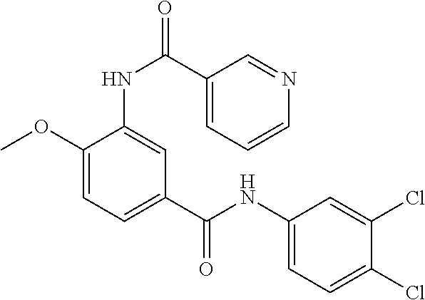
C1(OC)=CC=C(C(NC2=CC=C(Cl)C(Cl)=C2)=O)C=C1NC(=O)C1=CC=CN=C1
